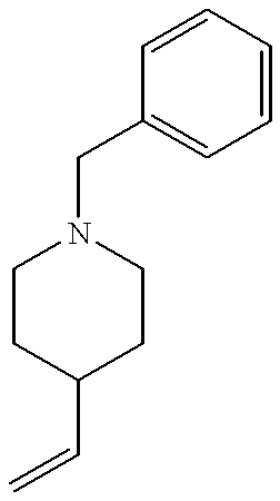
C1CC(C=C)CCN1CC1=CC=CC=C1
